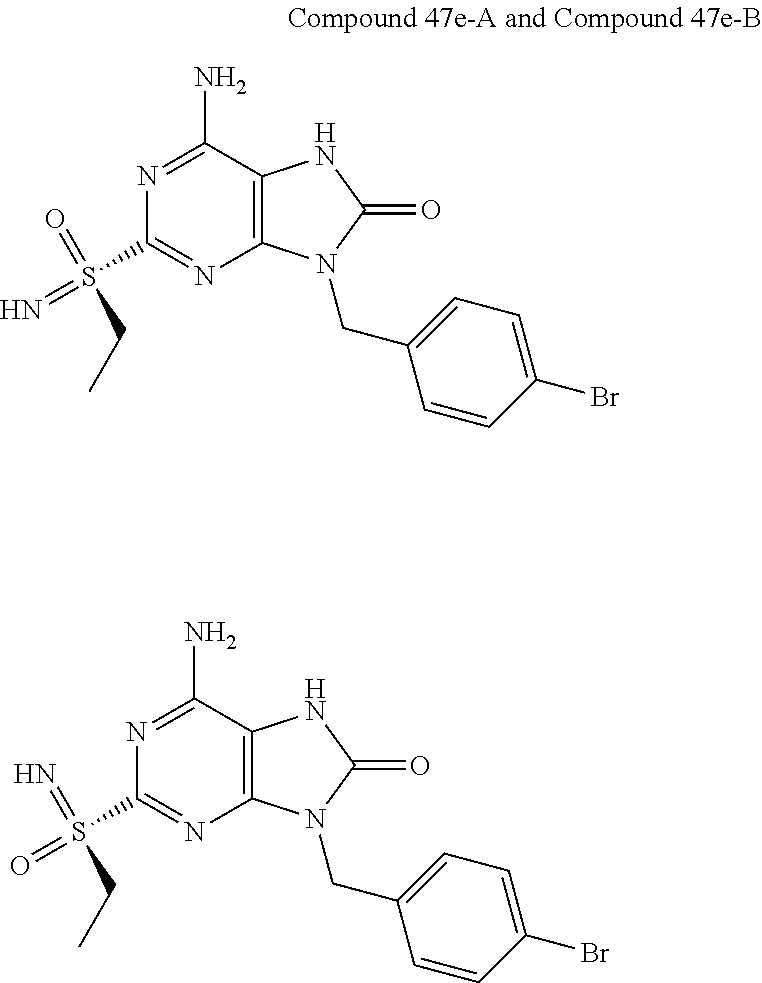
N1=C(N)C2=C(N=C1S(=N)(=O)CC)N(CC1=CC=C(Br)C=C1)C(=O)N2.N1=C(N)C2=C(N=C1S(=O)(=N)CC)N(CC1=CC=C(Br)C=C1)C(=O)N2
